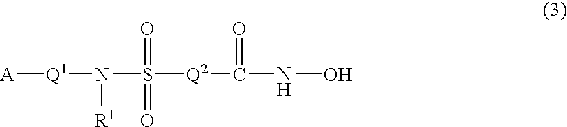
[A][Q1]N(S([Q2]C(NO)=O)(=O)=O)[R1]
